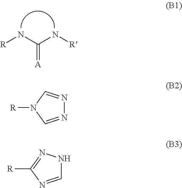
C(N[R])(N[R])=[A].N1=CN([R])C=N1.C1=NC([R])=NN1
